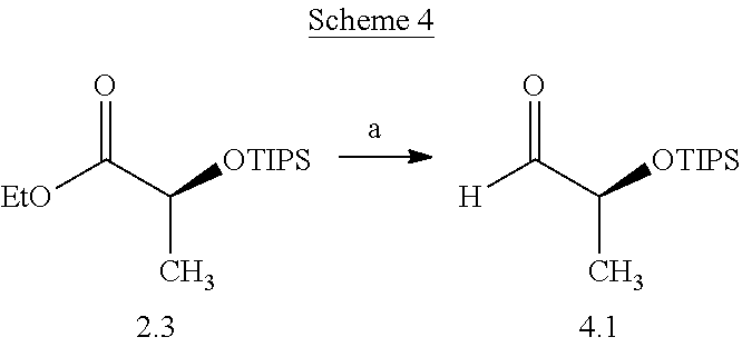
[EtO]C(C([OTIPS])C)=O.[H]C(C([OTIPS])C)=O
